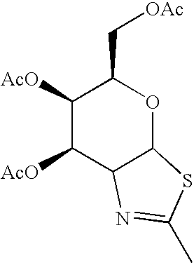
C1([AcO])C([AcO])C2C(OC1C[OAc])SC(C)=N2
